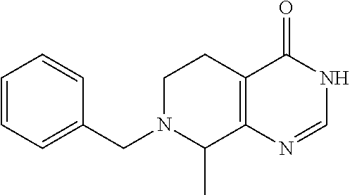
C1N(CC2=CC=CC=C2)C(C)C2=C(C1)C(=O)NC=N2
